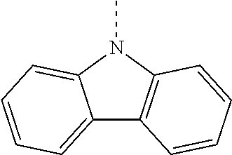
N1(C)C2=CC=CC=C2C2=C1C=CC=C2
